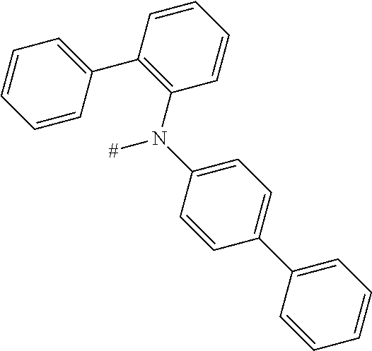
C1=CC(C2=C(N(C3=CC=C(C4=CC=CC=C4)C=C3)[#])C=CC=C2)=CC=C1
